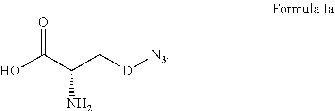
OC(C(C[D][N3])N)=O
